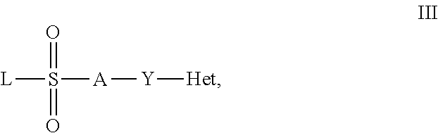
[L]S([A][Y][Het])(=O)=O
